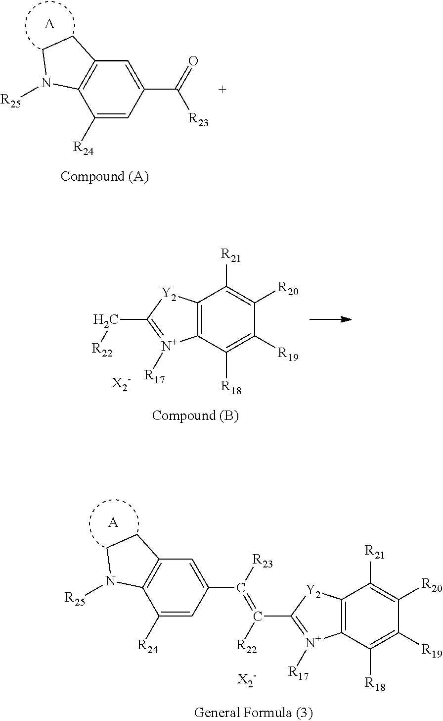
C12=C(C([R24])=CC(C(=O)[R23])=C1)N([R25])CC2.[A].C12=C(C([R18])=C([R19])C([R20])=C1[R21])[N+]([R17])=C(C[R22])[Y2]2.[A].C12=C(C([R24])=CC(C([R23])=C([R22])C3=[N+]([R17])C4=C(C([R21])=C([R20])C([R19])=C4[R18])[Y2]3)=C1)N([R25])CC2
